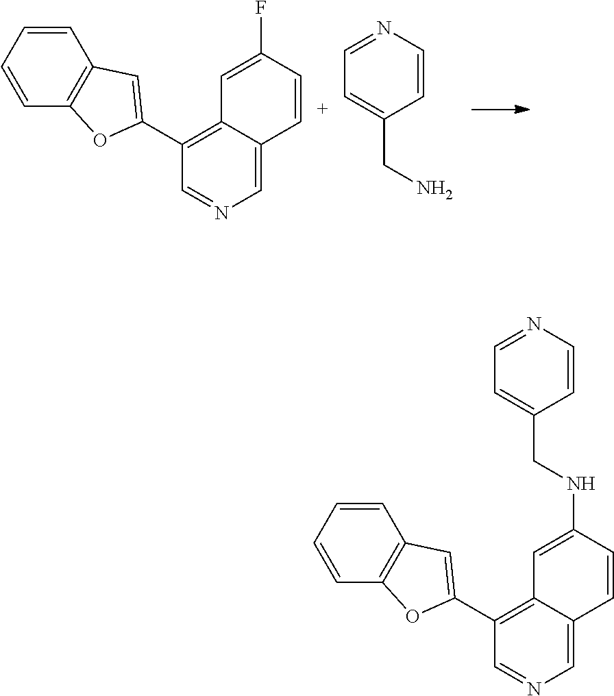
C1=CC=CC2=C1C=C(C1=C3C(=CN=C1)C=CC(F)=C3)O2.C1=NC=CC(CN)=C1.C1=CC=CC2=C1C=C(C1=C3C(=CN=C1)C=CC(NCC1=CC=NC=C1)=C3)O2
